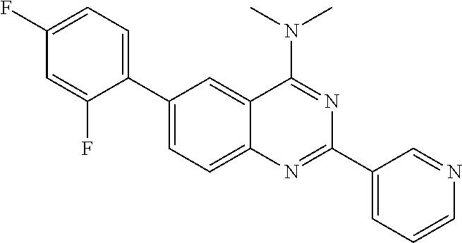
C1(C2=CC=C(F)C=C2F)=CC=C2C(=C1)C(N(C)C)=NC(C1=CC=CN=C1)=N2
